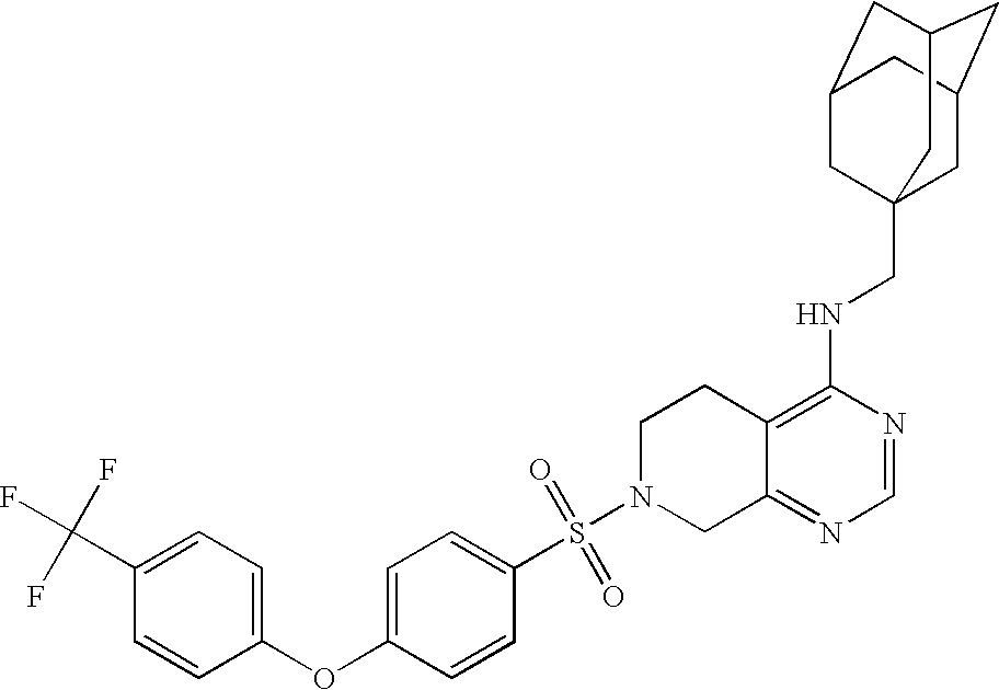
S(N1CC2=NC=NC(NCC34CC5CC(CC(C3)C5)C4)=C2CC1)(=O)(C1=CC=C(OC2=CC=C(C(F)(F)F)C=C2)C=C1)=O
